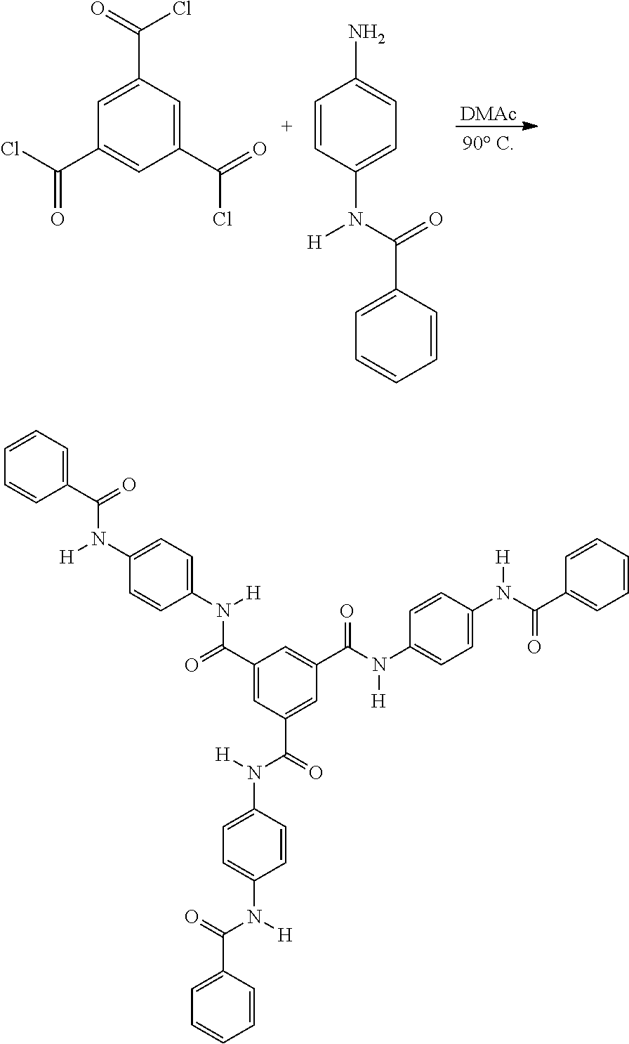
C1(C(=O)Cl)=CC(C(=O)Cl)=CC(C(Cl)=O)=C1.C1=C(N(C(=O)C2=CC=CC=C2)[H])C=CC(N)=C1.[DMAc].C1(C(=O)N(C2=CC=C(N([H])C(C3=CC=CC=C3)=O)C=C2)[H])=CC(C(=O)N([H])C2=CC=C(N([H])C(=O)C3=CC=CC=C3)C=C2)=CC(C(N(C2=CC=C(N([H])C(C3=CC=CC=C3)=O)C=C2)[H])=O)=C1
